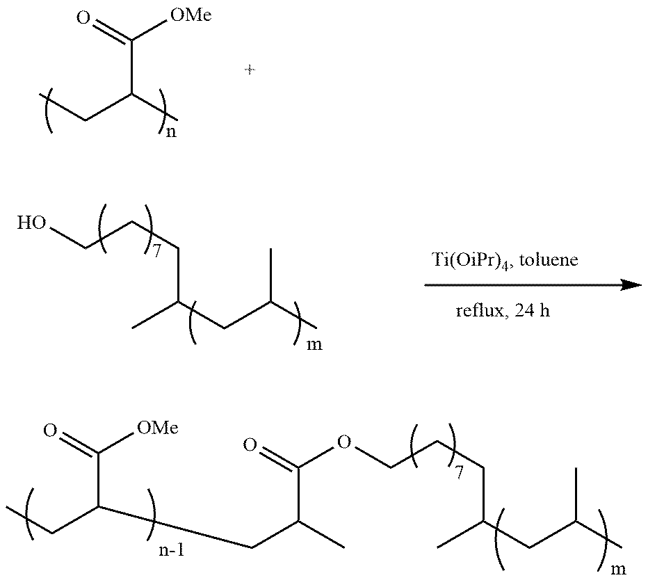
C(C(C)CC)([OMe])=O.C(CCC(C)CC(C)C)O.C(C(CC)CC(C)C(=O)OCCCC(C)CC(C)C)(=O)[OMe]
